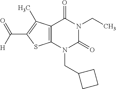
C12=C(N(CC3CCC3)C(=O)N(CC)C1=O)SC(C(=O)[H])=C2C
